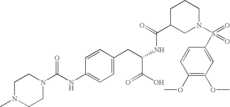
C1N(C)CCN(C(NC2=CC=C(CC(NC(C3CN(S(=O)(C4=CC(OC)=C(OC)C=C4)=O)CCC3)=O)C(O)=O)C=C2)=O)C1
